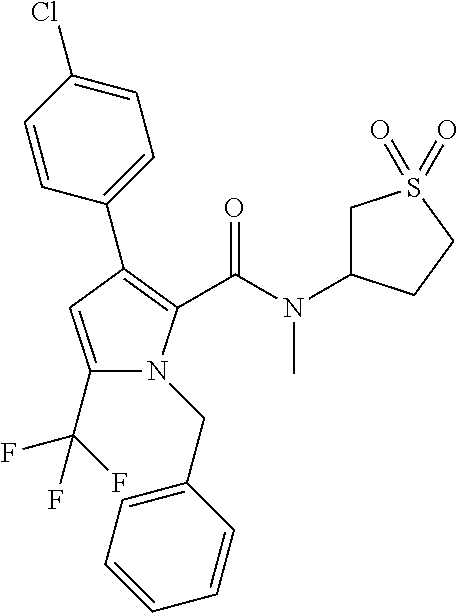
C1(C(F)(F)F)=CC(C2=CC=C(Cl)C=C2)=C(C(N(C)C2CS(=O)(=O)CC2)=O)N1CC1=CC=CC=C1
